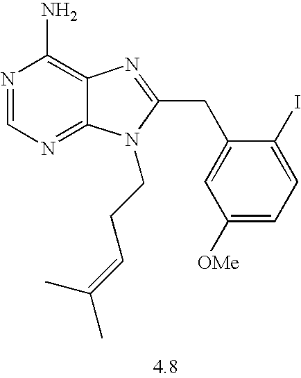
N1=CN=C2C(=C1N)N=C(CC1=CC([OMe])=CC=C1I)N2CCC=C(C)C
